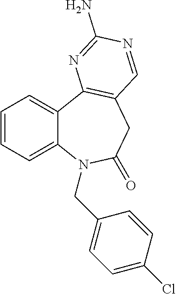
C1=CC=C2C(=C1)C1=C(CC(=O)N2CC2=CC=C(Cl)C=C2)C=NC(N)=N1
